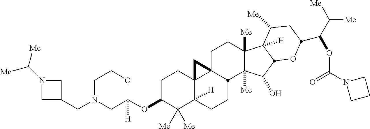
C1N(CC2CN(C([Me])[Me])C2)CC(OC2C([Me])([Me])C3([H])C4(CC2)C2(CCC5([Me])C([Me])(C(O)C6C5([H])C([Me])CC(C(C([Me])[Me])OC(N5CCC5)=O)O6)C2CC3)C4)([H])OC1
